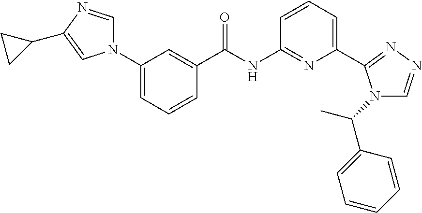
C1=C(N2C=NC(C3CC3)=C2)C=C(C(NC2=NC(C3=NN=CN3C(C)C3=CC=CC=C3)=CC=C2)=O)C=C1
